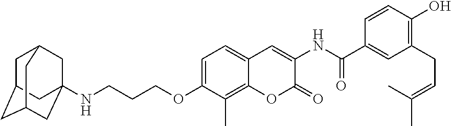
C1=C(OCCCNC23CC4CC(CC(C2)C4)C3)C(C)=C2C(=C1)C=C(NC(=O)C1=CC(CC=C(C)C)=C(O)C=C1)C(=O)O2
